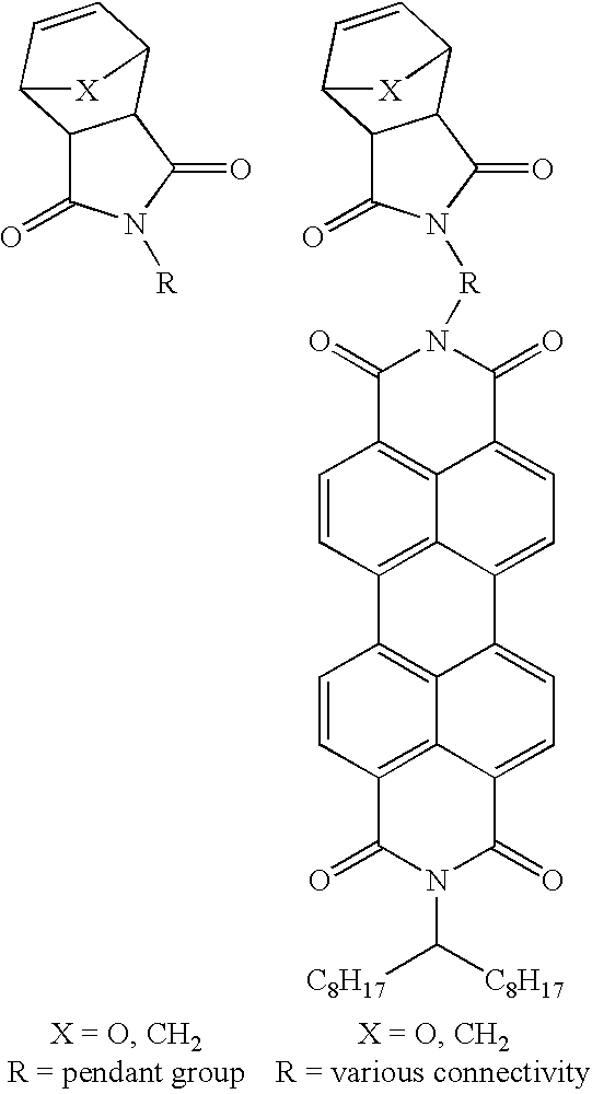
C12C(=O)N([R])C(=O)C1C1C=CC2[X]1.C12C(=O)N([R]N3C(=O)C4=C5C(=CC=C6C5=C(C=C4)C4=C5C6=CC=C6C5=C(C=C4)C(=O)N(C([C8H17])[C8H17])C6=O)C3=O)C(=O)C1C1C=CC2[X]1
